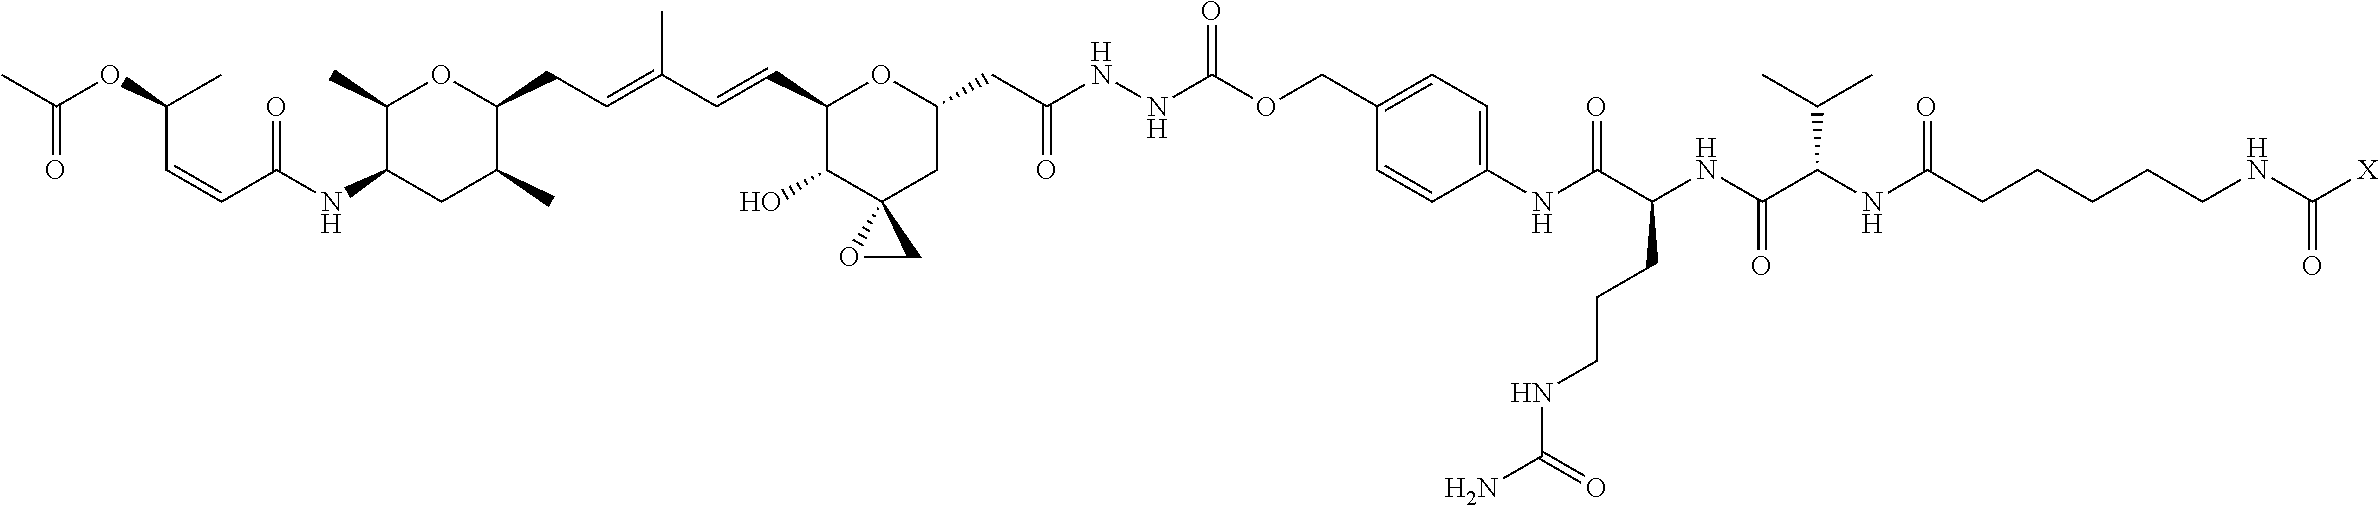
C1(C)C(NC(C=CC(OC(C)=O)C)=O)CC(C)C(CC=C(C=CC2C(O)C3(CC(CC(NNC(OCC4=CC=C(NC(C(NC(C(NC(CCCCCNC([X])=O)=O)C(C)C)=O)CCCNC(=O)N)=O)C=C4)=O)=O)O2)OC3)C)O1
